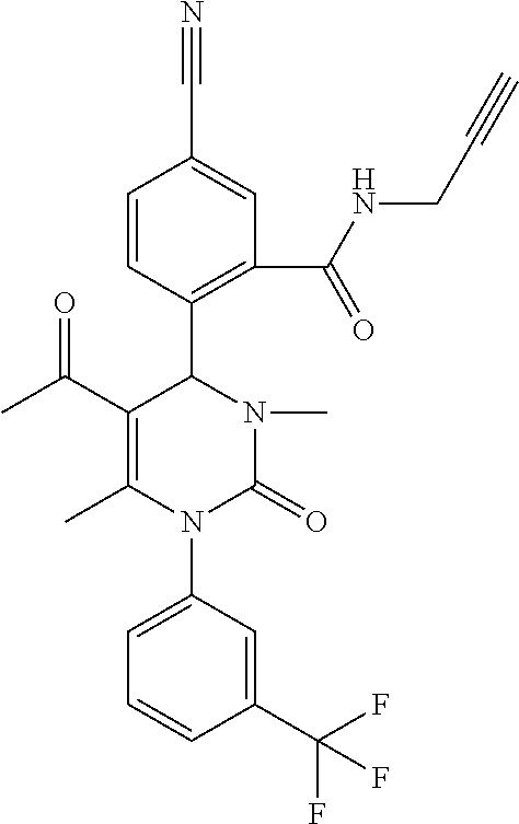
C1=CC(C2C(C(C)=O)=C(C)N(C3=CC=CC(C(F)(F)F)=C3)C(=O)N2C)=C(C(NCC#C)=O)C=C1C#N
